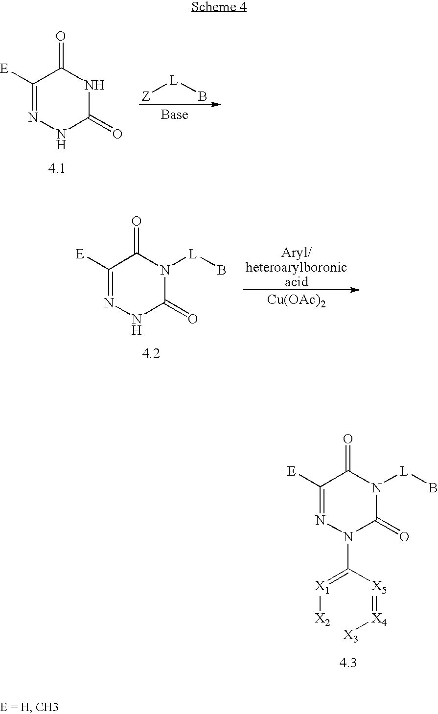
N1=C([E])C(=O)NC(=O)N1.[Base].[Z][L]B.[Cu(OAc)2].[Aryl/heteroarylboronicacid].N1=C([E])C(=O)N([L]B)C(=O)N1.[X4](=[X5]C(=[X1][X2])N1N=C([E])C(=O)N([L]B)C1=O)[X3]
